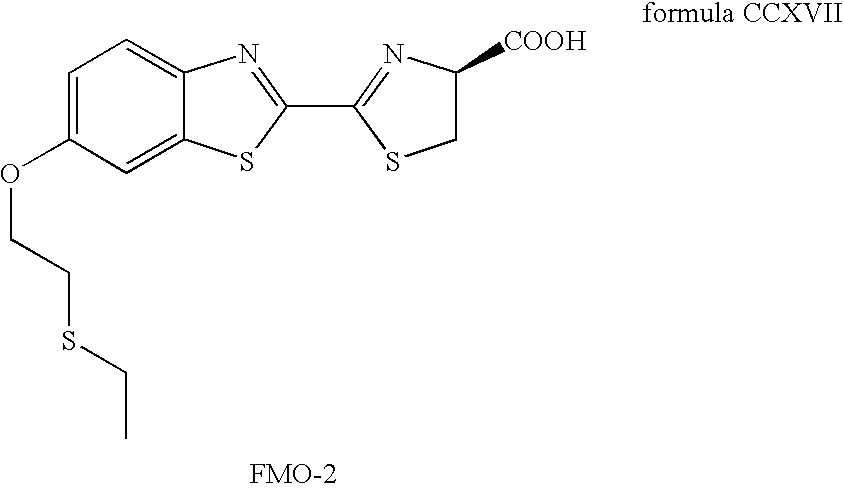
C1=C(OCCSCC)C=C2C(=C1)N=C(C1=NC([COOH])CS1)S2
